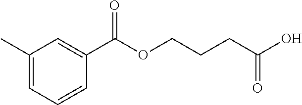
C1(C)=CC=CC(C(OCCCC(O)=O)=O)=C1
